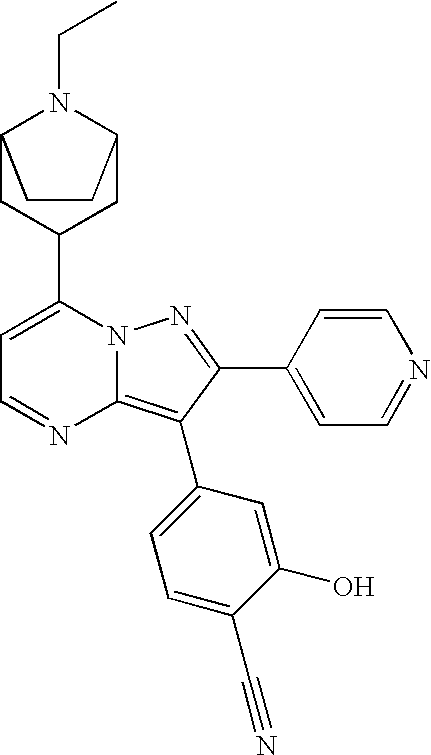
C12CC(C3=CC=NC4=C(C5=CC=C(C#N)C(O)=C5)C(C5=CC=NC=C5)=NN34)CC(N1CC)CC2
